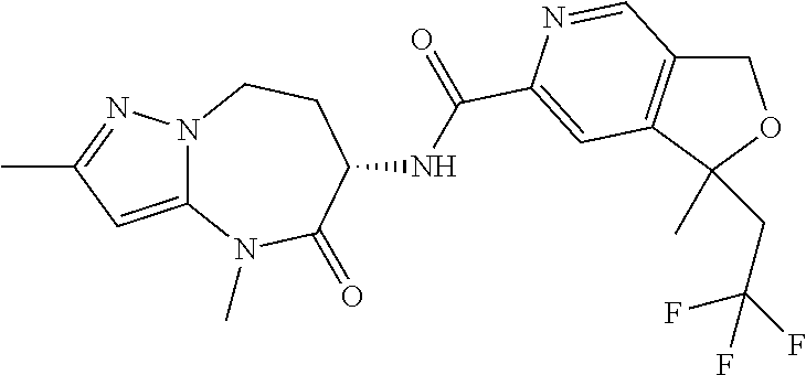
N12C(=CC(C)=N1)N(C)C(=O)C(NC(=O)C1=CC3=C(COC3(C)CC(F)(F)F)C=N1)CC2
